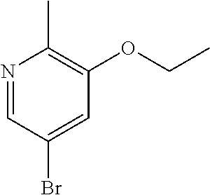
N1=CC(Br)=CC(OCC)=C1C
